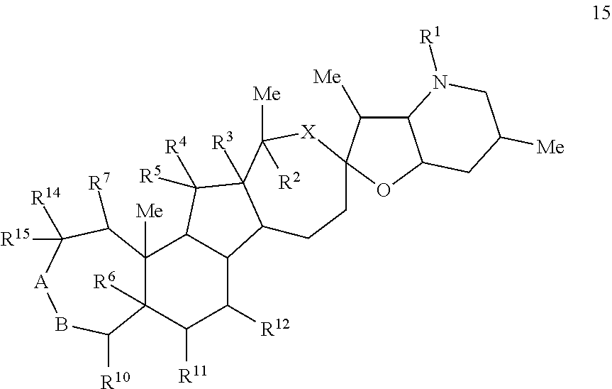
C12([R6])C([Me])(C3C(C([R12])C1[R11])C1C([R3])(C3([R4])[R5])C([Me])([R2])[X]C3(CC1)C([Me])C1C(CC([Me])CN1[R1])O3)C([R7])C([R15])([R14])[A]BC2[R10]
